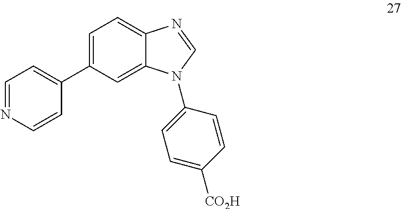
C1=C(C2=CC=NC=C2)C=C2C(=C1)N=CN2C1=CC=C([CO2H])C=C1
